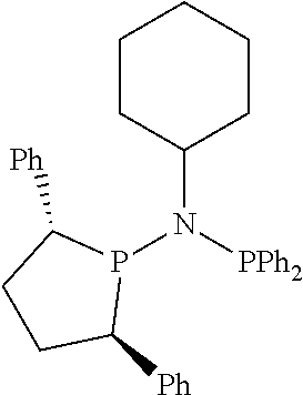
P1(N(C2CCCCC2)[PPh2])C([Ph])CCC1[Ph]
